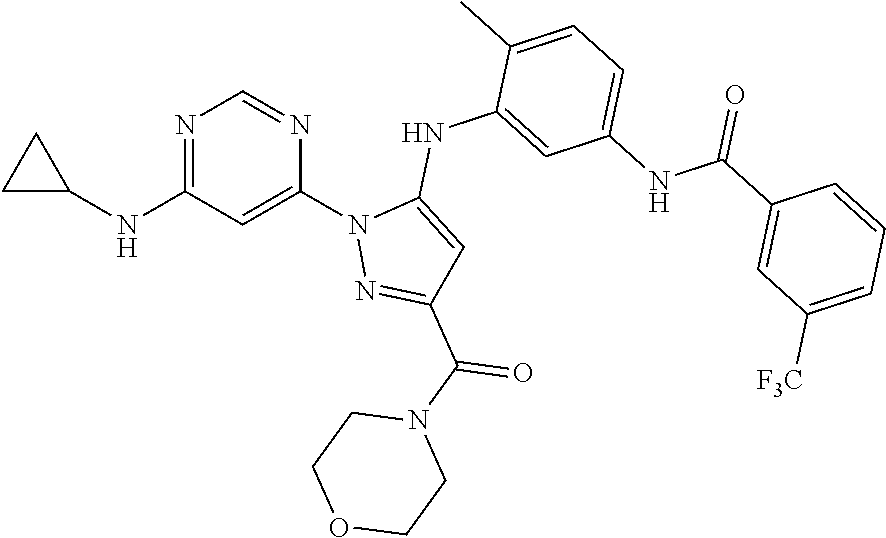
N1=C(NC2CC2)C=C(N2N=C(C(N3CCOCC3)=O)C=C2NC2=CC(NC(C3=CC([F3C])=CC=C3)=O)=CC=C2C)N=C1
